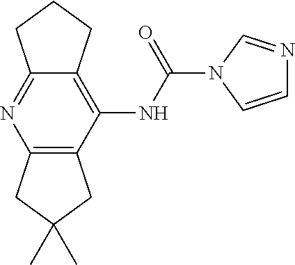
C1C(C)(C)CC2=C1N=C1C(=C2NC(=O)N2C=CN=C2)CCC1
